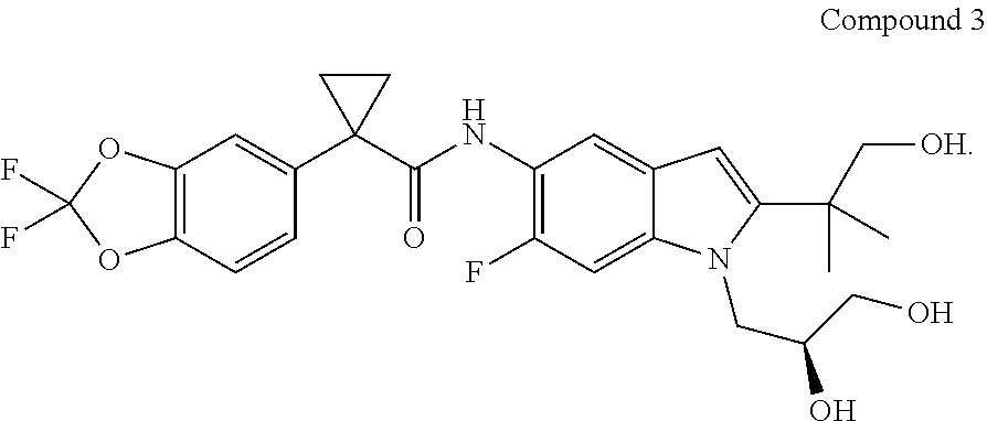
C12=C(C=C(C3(C(=O)NC4=C(F)C=C5C(=C4)C=C(C(C[OH])(C)C)N5CC(CO)O)CC3)C=C1)OC(F)(F)O2
